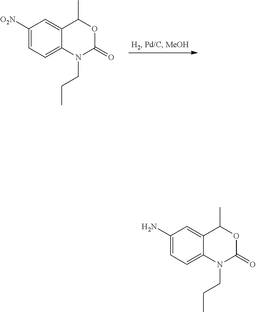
C1([O2N])=CC=C2C(=C1)C(C)OC(=O)N2CCC.C1(N)=CC=C2C(=C1)C(C)OC(=O)N2CCC
